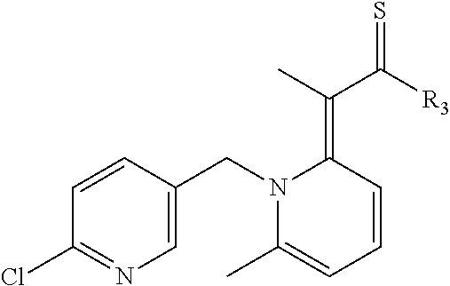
C1=CC(CN2C(C)=CC=CC2=C(C([R3])=S)C)=CN=C1Cl
